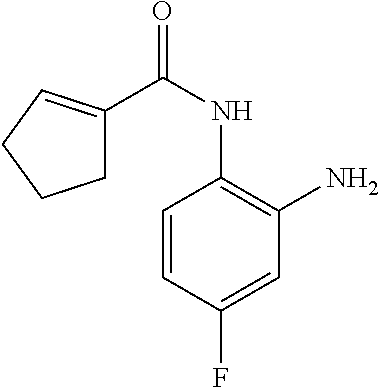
C1C(C(NC2=C(N)C=C(F)C=C2)=O)=CCC1
